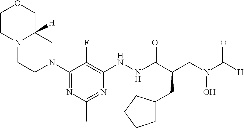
C1(N2CC3([H])N(CC2)CCOC3)=NC(C)=NC(NNC(C(CN(C([H])=O)O)CC2CCCC2)=O)=C1F
